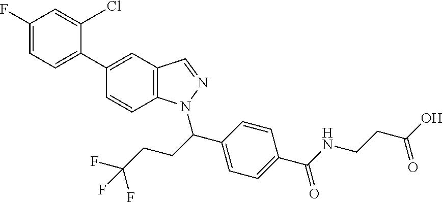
C1(F)=CC=C(C2=CC3=C(C=C2)N(C(C2=CC=C(C(NCCC(O)=O)=O)C=C2)CCC(F)(F)F)N=C3)C(Cl)=C1
